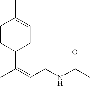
C(=CCNC(C)=O)(C1CC=C(C)CC1)C
